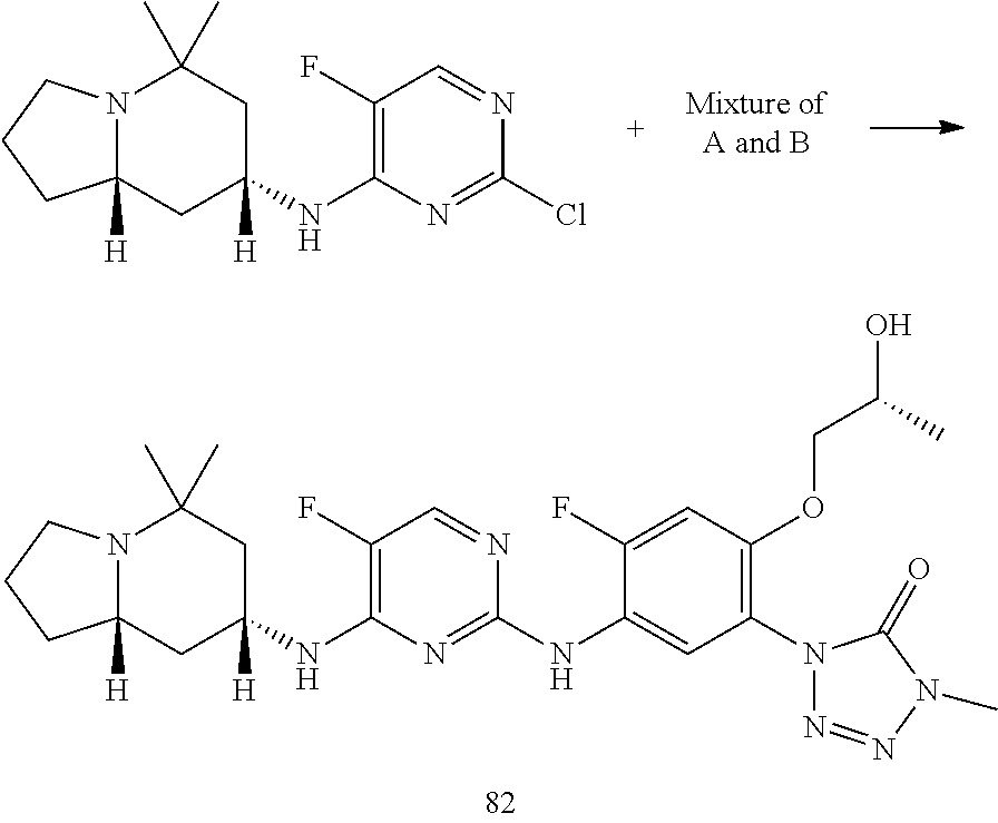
C1(F)=CC(OCC(O)C)=C(N2N=NN(C)C2=O)C=C1NC1=NC(NC2([H])CC(C)(C)N3C([H])(C2)CCC3)=C(F)C=N1.C1(F)=C(NC2([H])CC(C)(C)N3C([H])(C2)CCC3)N=C(Cl)N=C1
